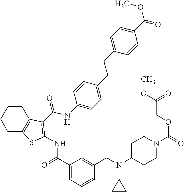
C1CC2=C(CC1)SC(NC(=O)C1=CC=CC(CN(C3CC3)C3CCN(C(OCC(OC)=O)=O)CC3)=C1)=C2C(NC1=CC=C(CCC2=CC=C(C(=O)OC)C=C2)C=C1)=O
